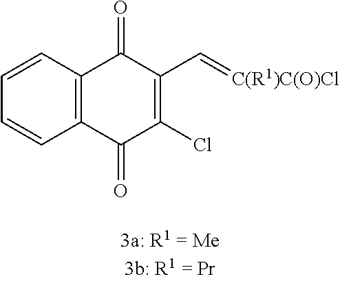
C12=C(C(=O)C(Cl)=C(C=[C(R1)C(O)Cl])C1=O)C=CC=C2
